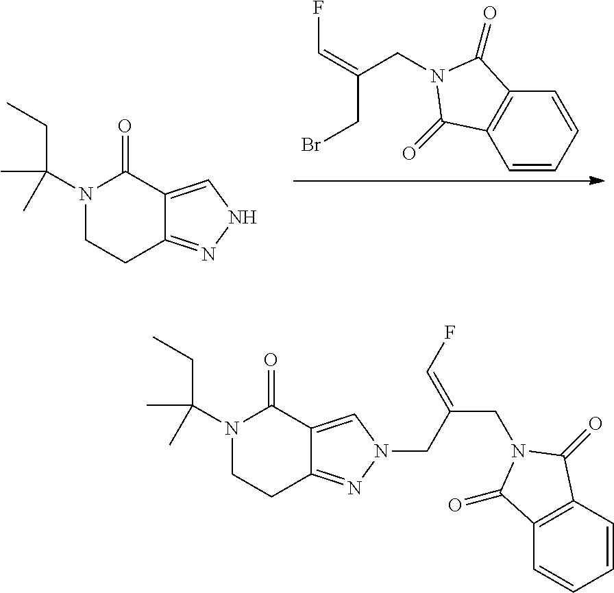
C12=CNN=C1CCN(C(CC)(C)C)C2=O.FC=C(CBr)CN1C(=O)C2=C(C1=O)C=CC=C2.C12=CN(CC(=CF)CN3C(=O)C4=C(C3=O)C=CC=C4)N=C1CCN(C(CC)(C)C)C2=O
